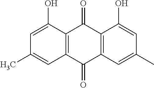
C12=C(C(O)=CC(C)=C1)C(=O)C1=C(C2=O)C=C(C)C=C1O
